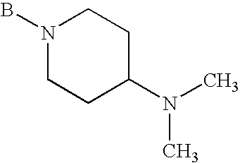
BN1CCC(N(C)C)CC1
